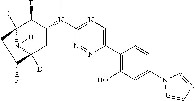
C12([D])N([H])C([D])(CC(N(C3=NC=C(C4=C(O)C=C(N5C=CN=C5)C=C4)N=N3)C)C1F)C(F)C2
